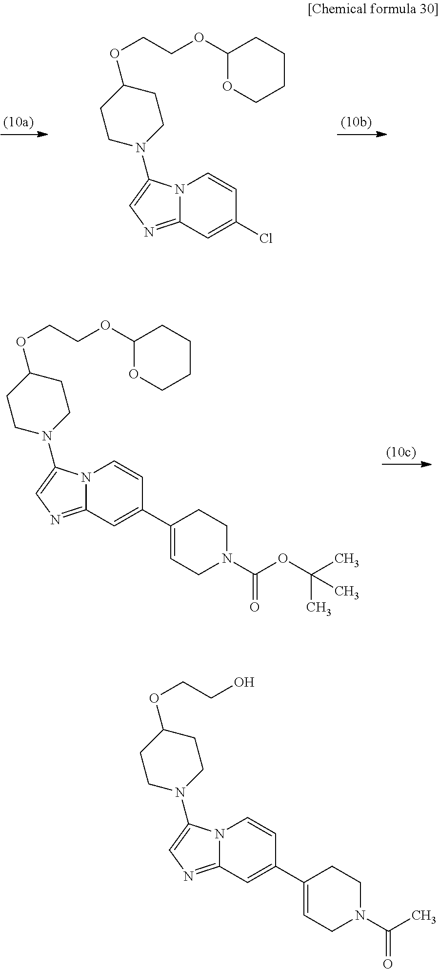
C1N(C2=CN=C3N2C=CC(C2=CCN(C(OC(C)(C)C)=O)CC2)=C3)CCC(OCCOC2OCCCC2)C1.C1N(C2=CN=C3N2C=CC(Cl)=C3)CCC(OCCOC2OCCCC2)C1.C1N(C2=CN=C3N2C=CC(C2=CCN(C(C)=O)CC2)=C3)CCC(OCCO)C1
